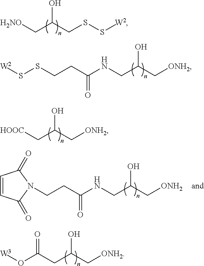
C(C(CSS[W2])O)[H2NO].S(SCCC(=O)NCC(O)C[ONH2])[W2].C(C(C[ONH2])O)[HOOC].C(C(C[ONH2])O)C(O[W3])=O.C(CC(=O)NCC(O)C[ONH2])N1C(=O)C=CC1=O
